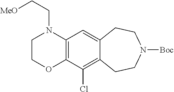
C1COC2=C(N1CC[MeO])C=C1C(=C2Cl)CCN([Boc])CC1
